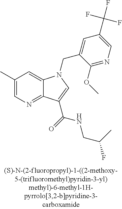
C1(C)=CN=C2C(=C1)N(CC1=CC(C(F)(F)F)=CN=C1OC)C=C2C(NCC(F)C)=O
